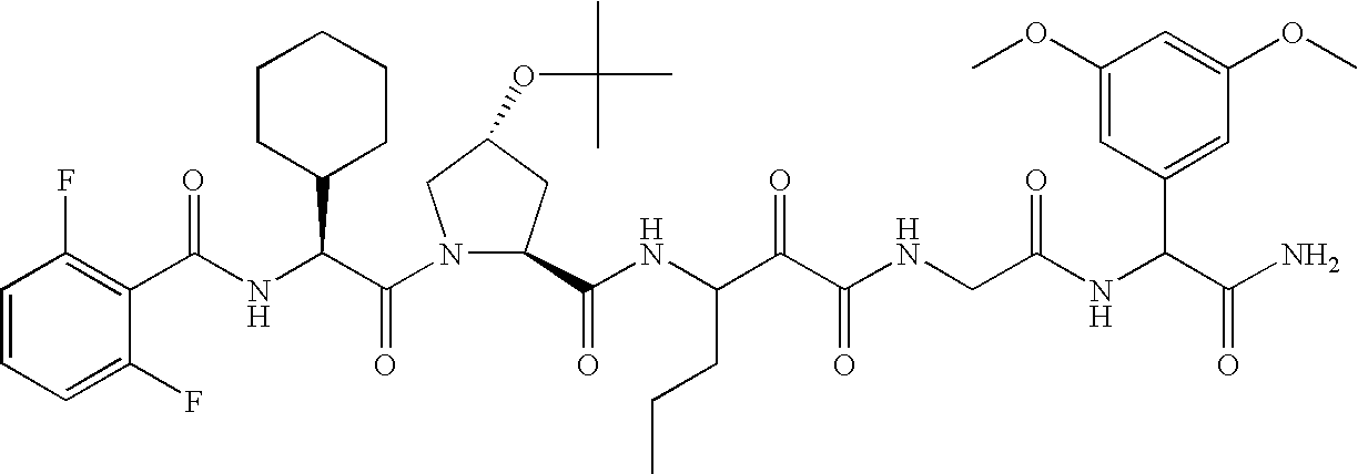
C(NC(C(N1C(C(NC(C(C(NCC(NC(C(N)=O)C2=CC(OC)=CC(OC)=C2)=O)=O)=O)CCC)=O)CC(OC(C)(C)C)C1)=O)C1CCCCC1)(=O)C1=C(F)C=CC=C1F
